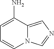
C1=C(N)C2=CN=CN2C=C1
